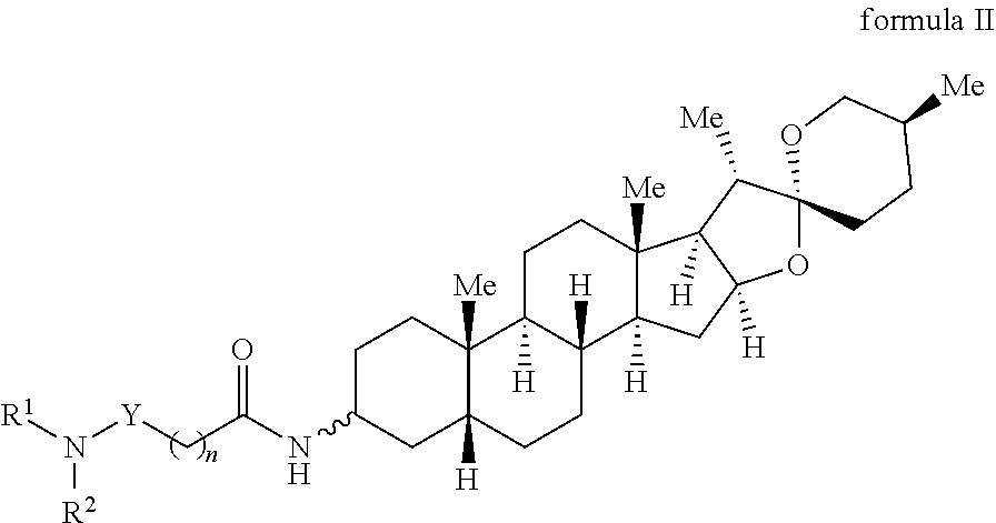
C1C(NC(=O)C[Y]N([R1])[R2])CC2([H])C([Me])(C1)C1([H])C([H])(CC2)C2([H])C([Me])(CC1)C1([H])C([H])(C2)OC2(C1[Me])CCC([Me])CO2
